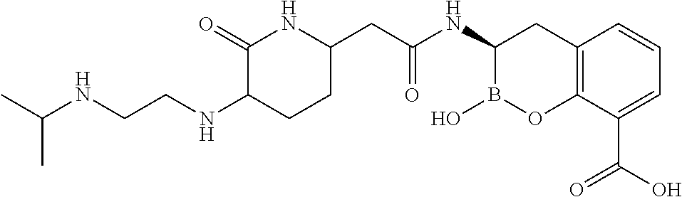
C1(=O)C(NCCNC(C)C)CCC(CC(NC2B(O)OC3=C(C2)C=CC=C3C(O)=O)=O)N1
